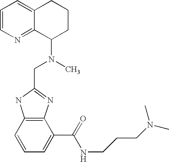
C12=CC=CN=C1C(N(C)CC1=NC3=C(N1)C=CC=C3C(=O)NCCCN(C)C)CCC2
